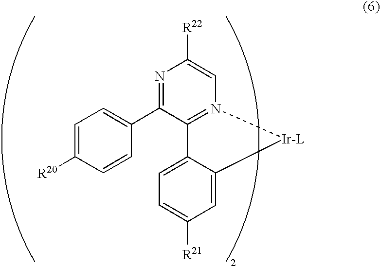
C1=C([R20])C=CC(C2=NC([R22])=CN3=C2C2=CC=C([R21])C=C2[Ir-L]3)=C1
